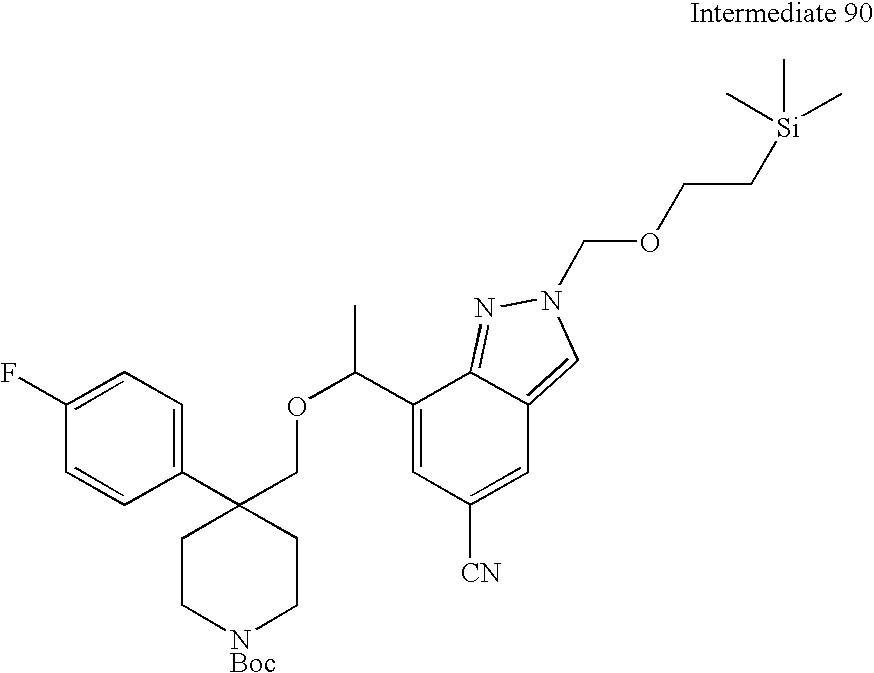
C1(C(OCC2(C3=CC=C(F)C=C3)CC[NBoc]CC2)C)=CC([CN])=CC2=CN(COCC[Si](C)(C)C)N=C12
